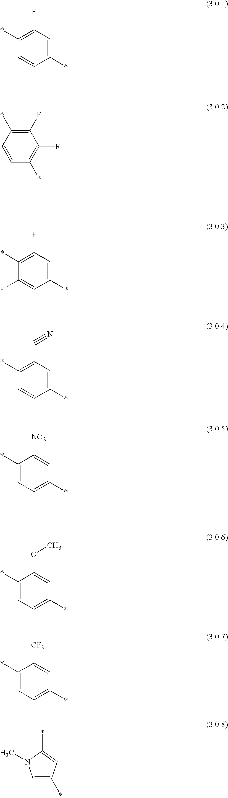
C1(*)=C(F)C=C(*)C=C1.C1=CC(*)=C(F)C(F)=C1*.C1(*)=C(F)C=C(*)C=C1F.C1(*)=C(C#N)C=C(*)C=C1.C1(*)=CC=C(*)C=C1[NO2].C1(*)=CC=C(*)C=C1OC.C1(*)=CC=C(*)C=C1[CF3].C1(*)=CN(C)C(*)=C1
